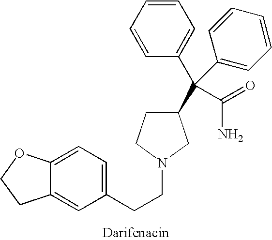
C1(C(C(N)=O)(C2=CC=CC=C2)C2=CC=CC=C2)CCN(CCC2=CC=C3C(=C2)CCO3)C1
